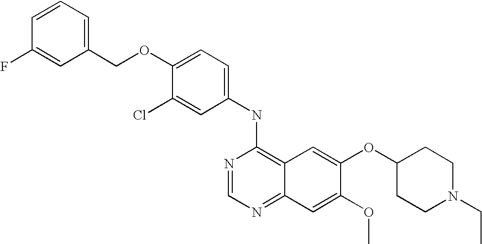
C1=C(Cl)C(OCC2=CC=CC(F)=C2)=CC=C1NC1=C2C(=NC=N1)C=C(OC)C(OC1CCN(CC)CC1)=C2
